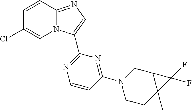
C12=NC=C(C3=NC=CC(N4CCC5(C)C(C4)C5(F)F)=N3)N1C=C(Cl)C=C2
